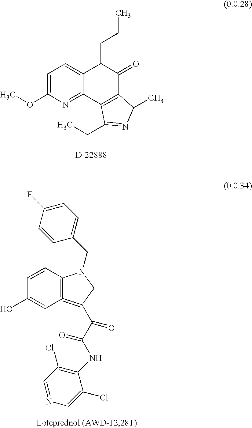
C1=C(OC)N=C2C(=C1)C(CCC)C(=O)C1=C2C(CC)=NC1C.[D].C1=CC2=C(=C(C(C(=O)NC3=C(Cl)C=NC=C3Cl)=O)CN2CC2=CC=C(F)C=C2)C=C1O
